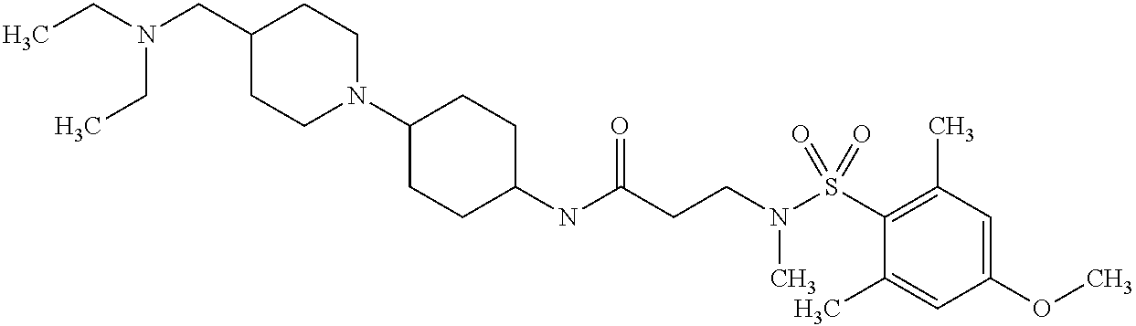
C1(NC(CCN(C)S(=O)(C2=C(C)C=C(OC)C=C2C)=O)=O)CCC(N2CCC(CN(CC)CC)CC2)CC1
